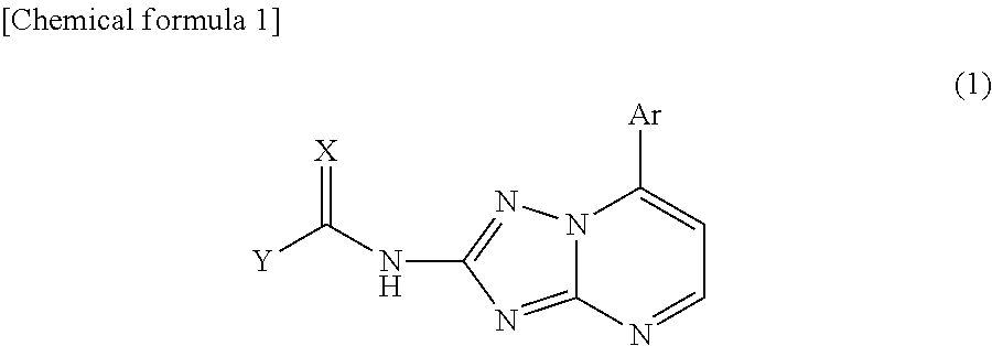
N12C(=NC(NC([Y])=[X])=N1)N=CC=C2[Ar]
